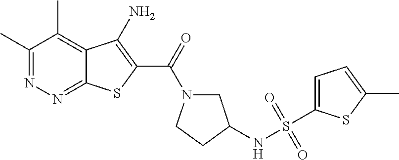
C1(C)=NN=C2C(=C1C)C(N)=C(C(=O)N1CC(NS(=O)(C3=CC=C(C)S3)=O)CC1)S2
